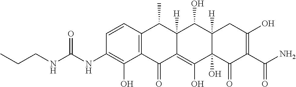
C1=CC2=C(C(O)=C1NC(NCCC)=O)C(=O)C1=C(O)C3(O)C([H])(C(O)C1([H])C2C)CC(O)=C(C(N)=O)C3=O
